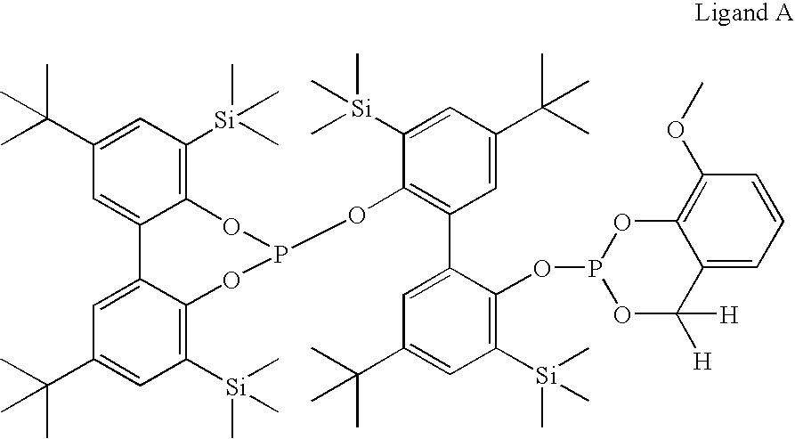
C1(C(C)(C)C)=CC([Si](C)(C)C)=C2C(=C1)C1=CC(C(C)(C)C)=CC([Si](C)(C)C)=C1OP(OC1=C(C3=CC(C(C)(C)C)=CC([Si](C)(C)C)=C3OP3OC([H])([H])C4=CC=CC(OC)=C4O3)C=C(C(C)(C)C)C=C1[Si](C)(C)C)O2
